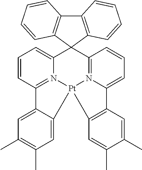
C12(C3=CC=CC4=N3[Pt]3(N5=C1C=CC=C5C1=C3C=C(C)C(C)=C1)C1=CC(C)=C(C)C=C41)C1=C(C3=C2C=CC=C3)C=CC=C1
